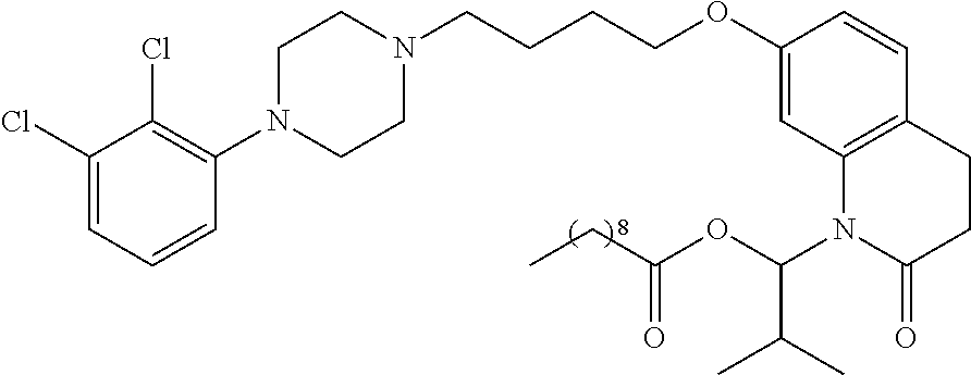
C1=C(Cl)C(Cl)=C(N2CCN(CCCCOC3=CC4=C(C=C3)CCC(=O)N4C(OC(CC)=O)C(C)C)CC2)C=C1
